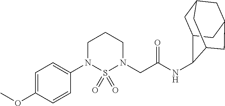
C1=C(N2CCCN(CC(=O)NC3C4CC5CC(CC3C5)C4)S2(=O)=O)C=CC(OC)=C1
